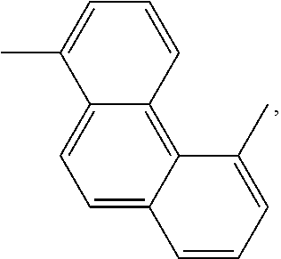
C1=C2C(=C3C(=C1)C(C)=CC=C3)C(C)=CC=C2
